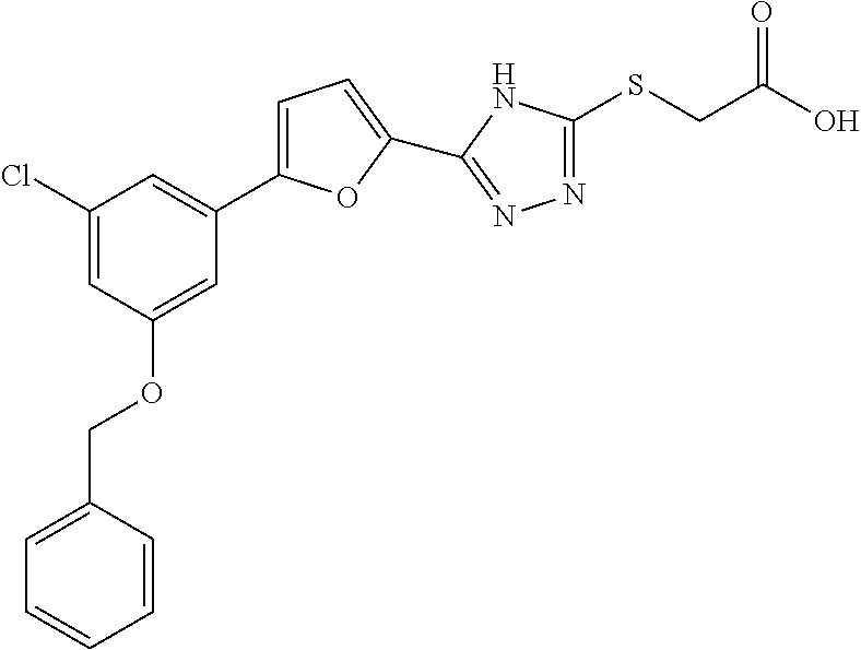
C1=C(C2=CC(Cl)=CC(OCC3=CC=CC=C3)=C2)OC(C2=NN=C(SCC(O)=O)N2)=C1
